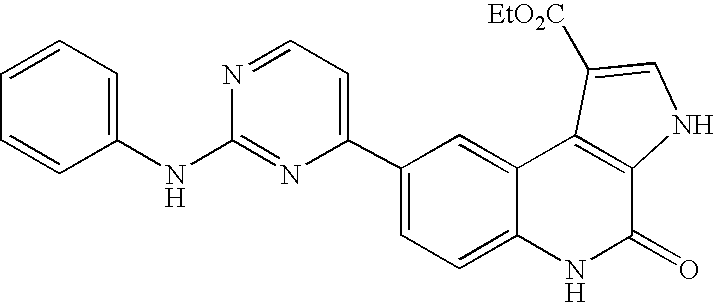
C1(C2=CC=NC(NC3=CC=CC=C3)=N2)=CC=C2C(=C1)C1=C(C(=O)N2)NC=C1[EtO2C]
